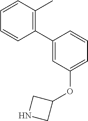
C1(C2=C(C)C=CC=C2)=CC(OC2CNC2)=CC=C1
